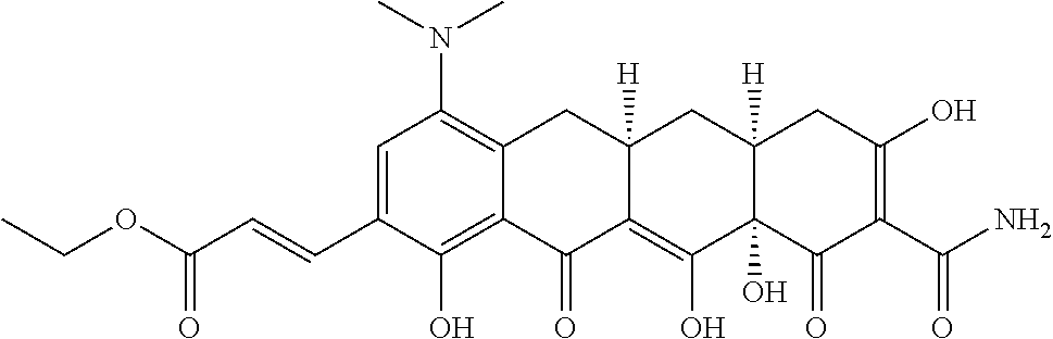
C1=C(C=CC(OCC)=O)C(O)=C2C(=C1N(C)C)CC1([H])C(=C(O)C3(O)C([H])(C1)CC(O)=C(C(N)=O)C3=O)C2=O
